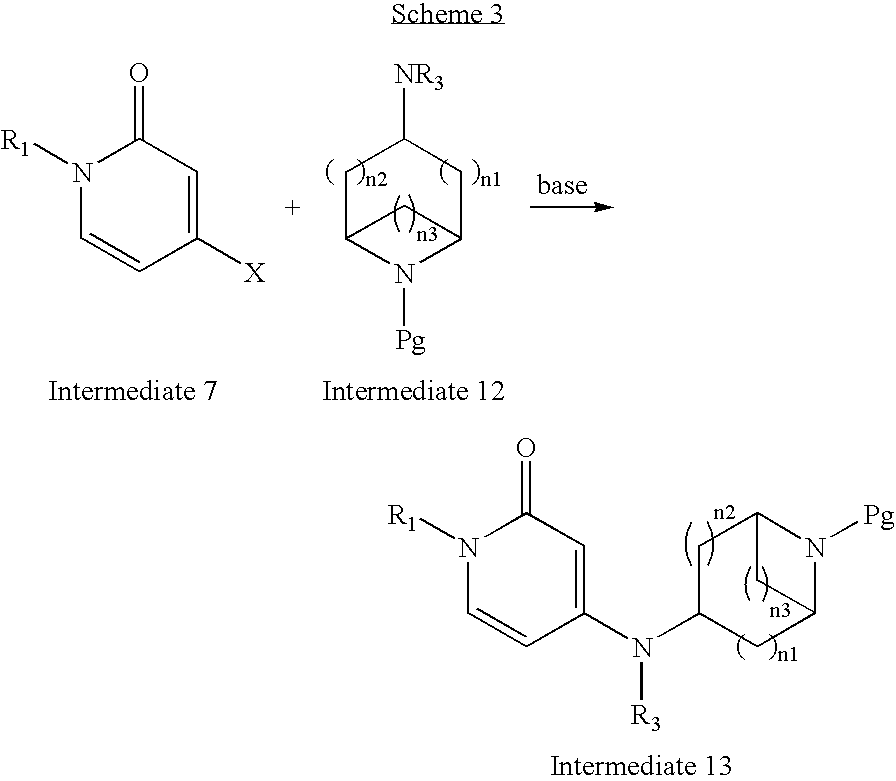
C1C2N([Pg])C(CC1[NR3])C2.N1([R1])C=CC([X])=CC1=O.C1(N(C2CC3N([Pg])C(C2)C3)[R3])=CC(=O)N([R1])C=C1
